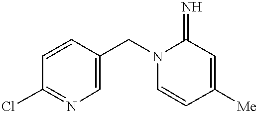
C1=CC(CN2C=CC([Me])=CC2=N)=CN=C1Cl
